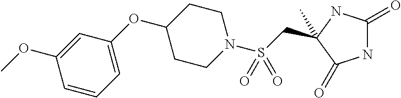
C(S(N1CCC(OC2=CC=CC(OC)=C2)CC1)(=O)=O)C1(C)NC(=O)NC1=O
